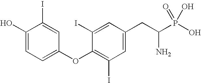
C1(O)=CC=C(OC2=C(I)C=C(CC(P(O)(=O)O)N)C=C2I)C=C1I
